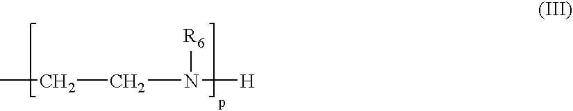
C(CN([R6])[H])C
